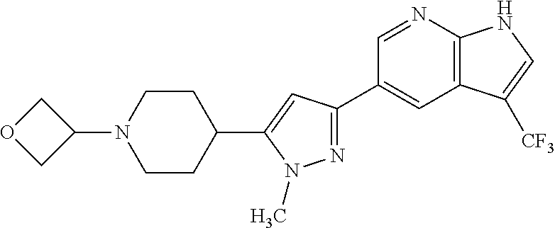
C1CN(C2COC2)CCC1C1=CC(C2=CC3=C(N=C2)NC=C3[CF3])=NN1C
